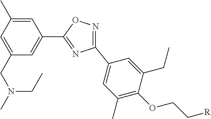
C1(C2=NC(C3=CC(C)=C(OCC[R])C(CC)=C3)=NO2)=CC(CN(C)CC)=CC(C)=C1
